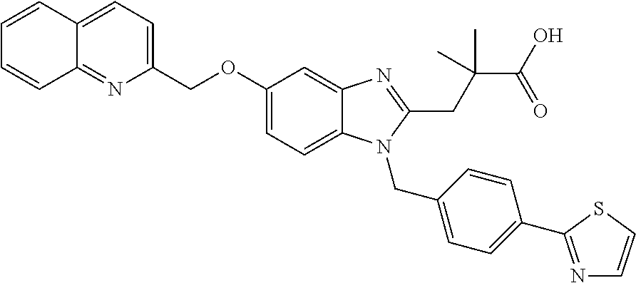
C1(COC2=CC=C3C(=C2)N=C(CC(C)(C(=O)O)C)N3CC2=CC=C(C3=NC=CS3)C=C2)=CC=C2C(=N1)C=CC=C2
